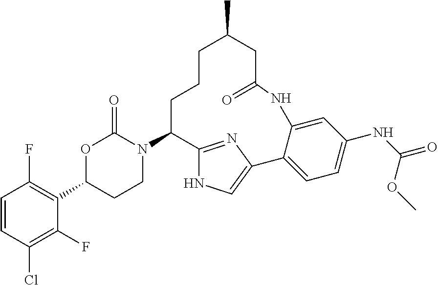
C1=CC(Cl)=C(F)C(C2CCN(C3C4=NC(=CN4)C4=CC=C(NC(OC)=O)C=C4NC(=O)CC(C)CCC3)C(=O)O2)=C1F
